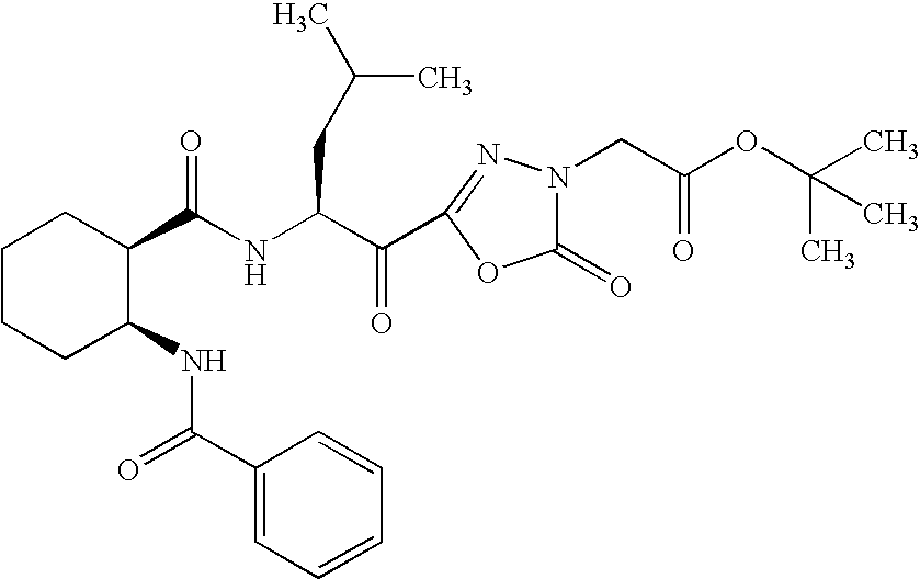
C1(C(NC(CC(C)C)C(=O)C2=NN(CC(OC(C)(C)C)=O)C(=O)O2)=O)CCCCC1NC(C1=CC=CC=C1)=O
